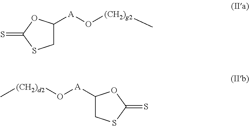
C1C([A]O[(CH2)g2]C)OC(=S)S1.C1C([A]O[(CH2)d2]C)OC(=S)S1
